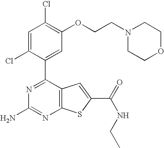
N1=C(C2=CC(OCCN3CCOCC3)=C(Cl)C=C2Cl)C2=C(N=C1N)SC(C(NCC)=O)=C2
